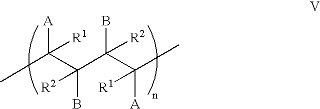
C(C(C(C(C)([A])[R1])(B)[R2])(B)[R2])([A])(C)[R1]
